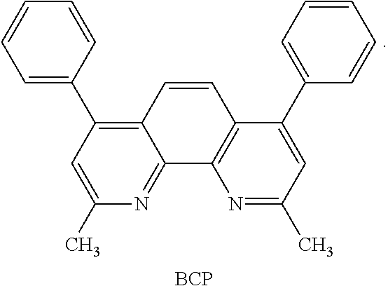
C1=CC(C2=C3C(=NC(C)=C2)C2=C(C=C3)C(C3=CC=CC=C3)=CC(C)=N2)=CC=C1.[BCP]
